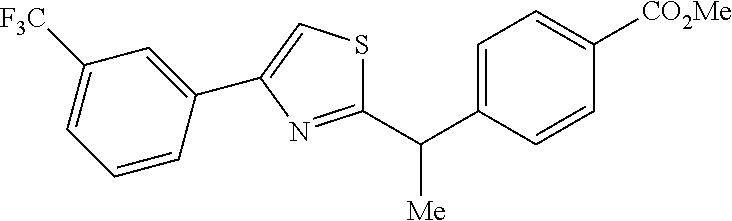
C1=C(C(C2=NC(C3=CC([F3C])=CC=C3)=CS2)[Me])C=CC([CO2Me])=C1
